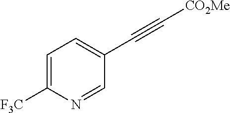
C1=C([F3C])N=CC(C#C[CO2Me])=C1
